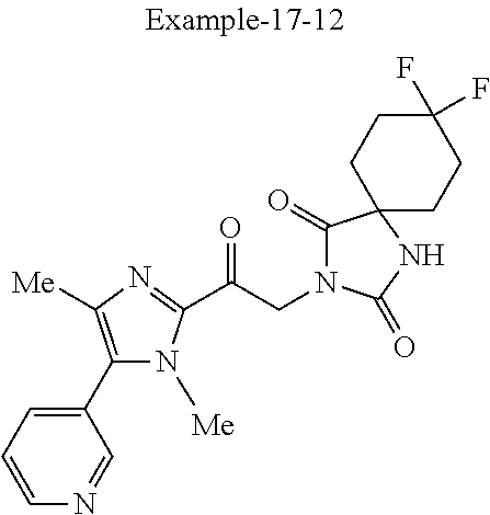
C1=CC=C(C2=C([Me])N=C(C(CN3C(=O)C4(NC3=O)CCC(F)(F)CC4)=O)N2[Me])C=N1
